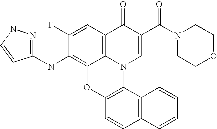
C1(F)=CC2=C3C(=C1NC1=NNC=C1)OC1=C(N3C=C(C(N3CCOCC3)=O)C2=O)C2=C(C=C1)C=CC=C2
